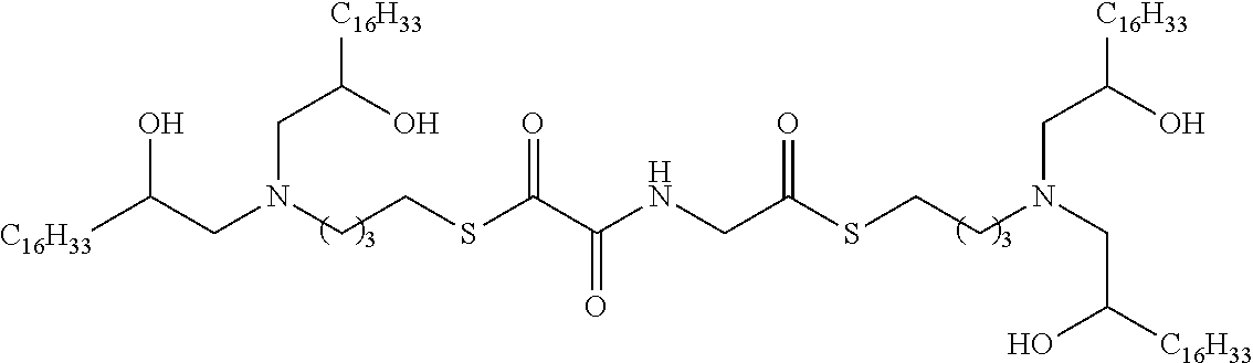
C(CN(CC(O)[C16H33])CCSC(=O)CNC(C(=O)SCCN(CC(O)[C16H33])CC(O)[C16H33])=O)(O)[C16H33]
